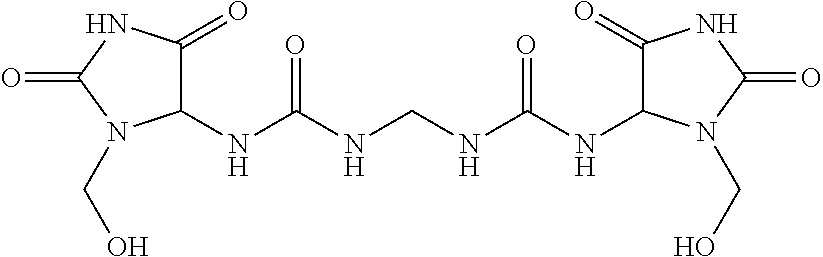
C1(=O)C(NC(NCNC(NC2C(=O)NC(=O)N2CO)=O)=O)N(CO)C(=O)N1
